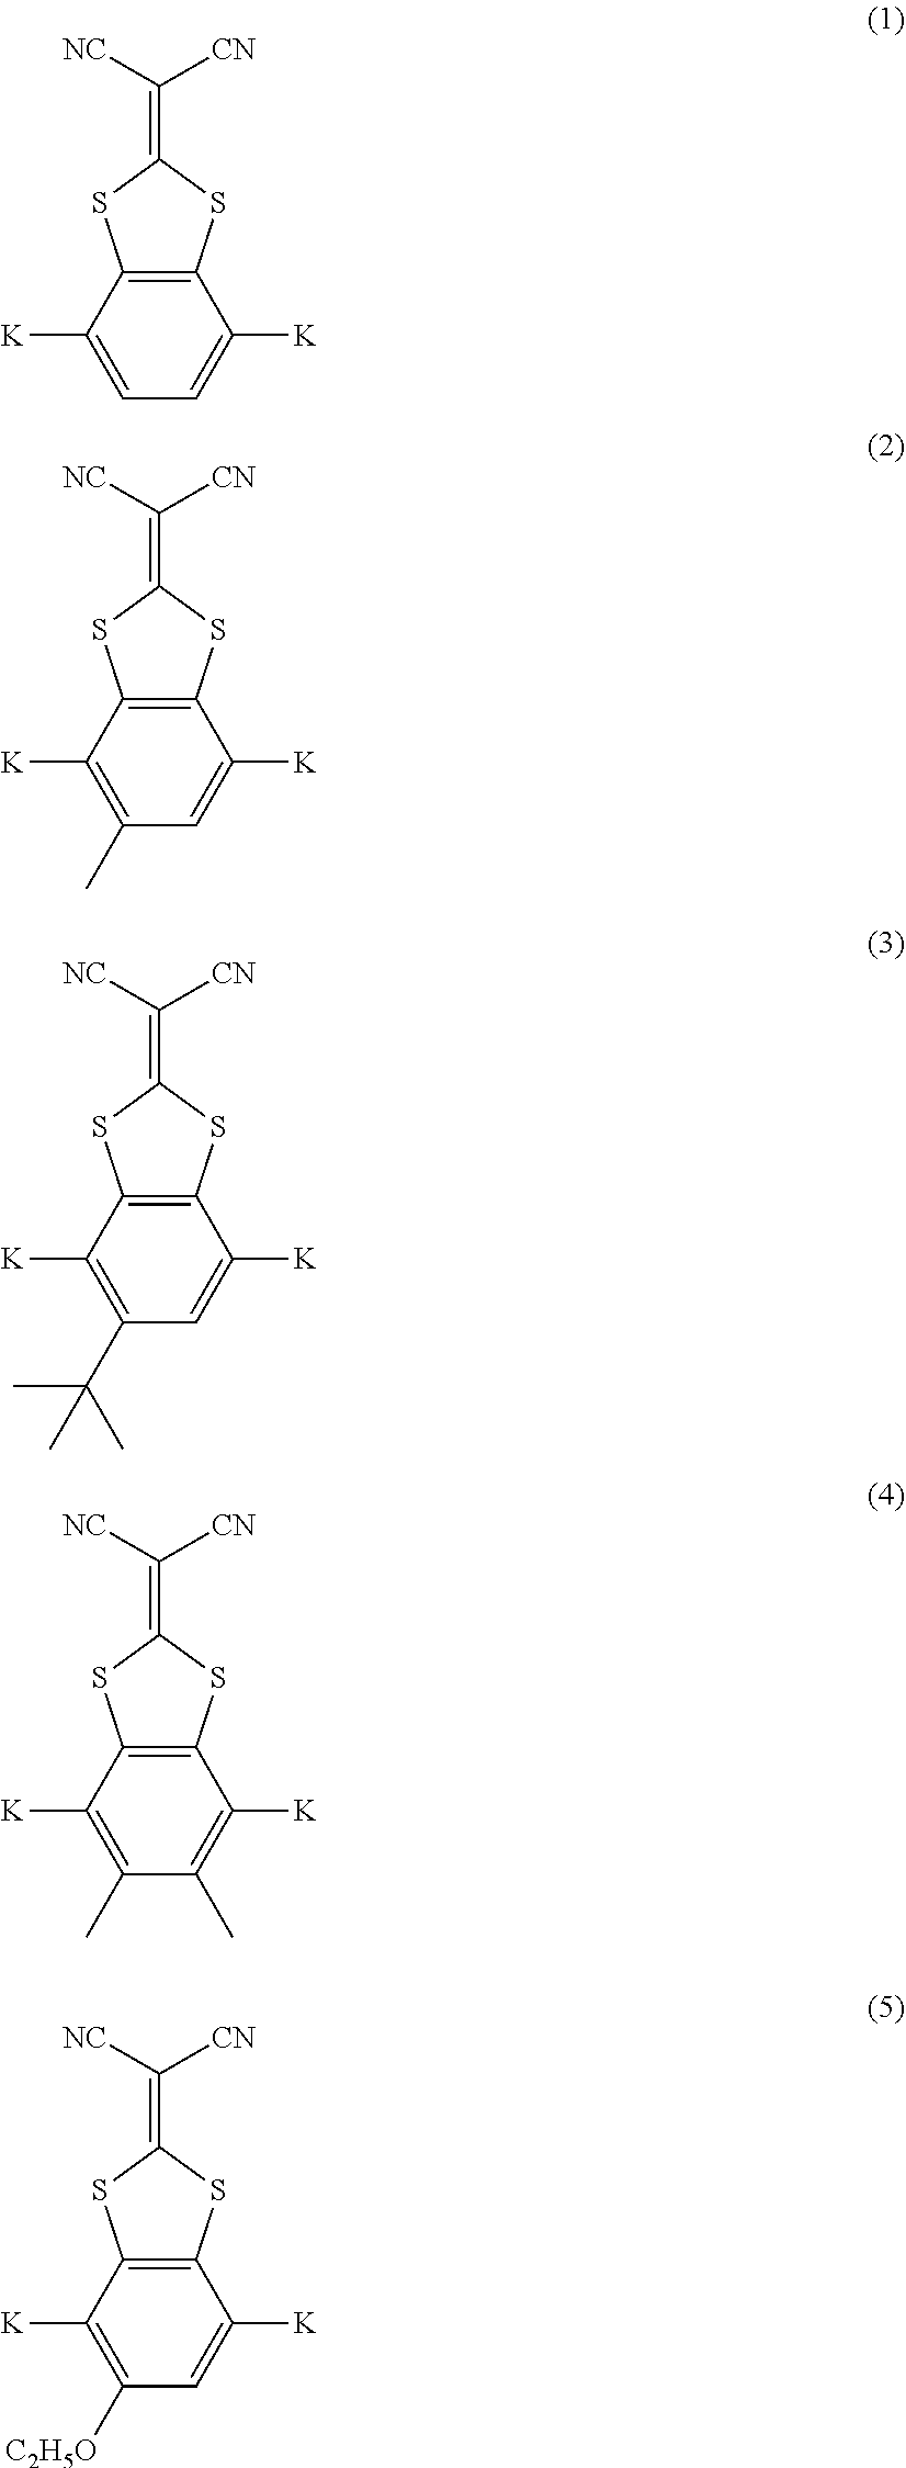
C1([K])=CC=C([K])C2=C1SC(=C([NC])[CN])S2.C1([K])=C(C)C=C([K])C2=C1SC(=C([NC])[CN])S2.C1([K])=C(C(C)(C)C)C=C([K])C2=C1SC(=C([NC])[CN])S2.C1([K])=C(C)C(C)=C([K])C2=C1SC(=C([NC])[CN])S2.C1([K])=C([C2H5O])C=C([K])C2=C1SC(=C([NC])[CN])S2
